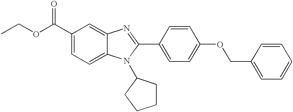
C1=C(C(OCC)=O)C=C2C(=C1)N(C1CCCC1)C(C1=CC=C(OCC3=CC=CC=C3)C=C1)=N2
